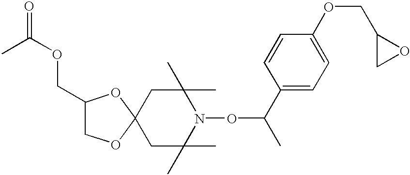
C1C(C)(C)N(OC(C)C2=CC=C(OCC3CO3)C=C2)C(C)(C)CC12OCC(COC(=O)C)O2
